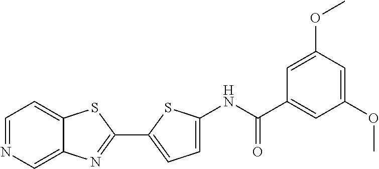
C1(C2=NC3=CN=CC=C3S2)=CC=C(NC(C2=CC(OC)=CC(OC)=C2)=O)S1
